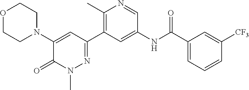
O1CCN(C2=CC(C3=C(C)N=CC(NC(C4=CC=CC([CF3])=C4)=O)=C3)=NN(C)C2=O)CC1
